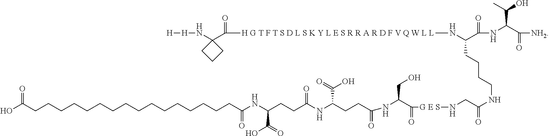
OC(CCCCCCCCCCCCCCCCC(NC(CCC(NC(CCC(NC(CO)C(=O)[G E S]NCC(NCCCCC(N[H G T F T S D L S K Y L E S R R A R D F V Q W L L]C(C1(N[H][H])CCC1)=O)C(=O)NC(C(=O)[NH2])C(C)O)=O)=O)C(=O)O)=O)C(=O)O)=O)=O
